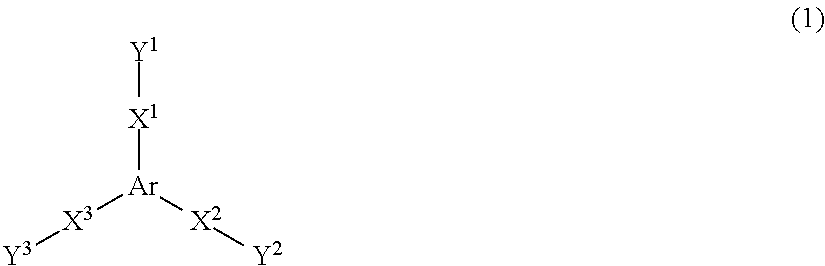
[X1]([Ar]([X3][Y3])[X2][Y2])[Y1]
